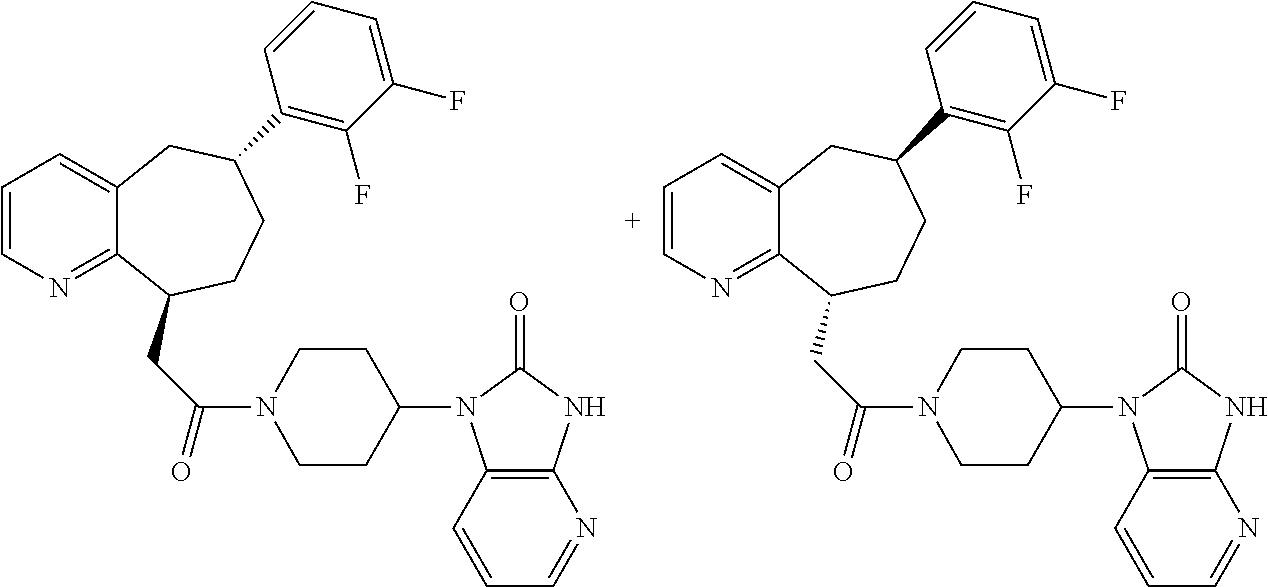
C1=CN=C2C(=C1)CC(C1=C(F)C(F)=CC=C1)CCC2CC(=O)N1CCC(N2C3=C(N=CC=C3)NC2=O)CC1.C1=CN=C2C(=C1)CC(C1=C(F)C(F)=CC=C1)CCC2CC(=O)N1CCC(N2C3=C(N=CC=C3)NC2=O)CC1
